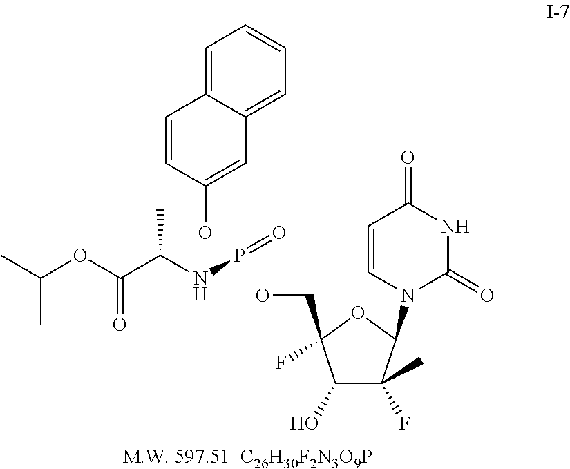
OC1=CC2=CC=CC=C2C=C1.CC(OC(C(NP=O)C)=O)C.OCC1(F)C(O)C(F)(C)C(N2C(=O)NC(=O)C=C2)O1
